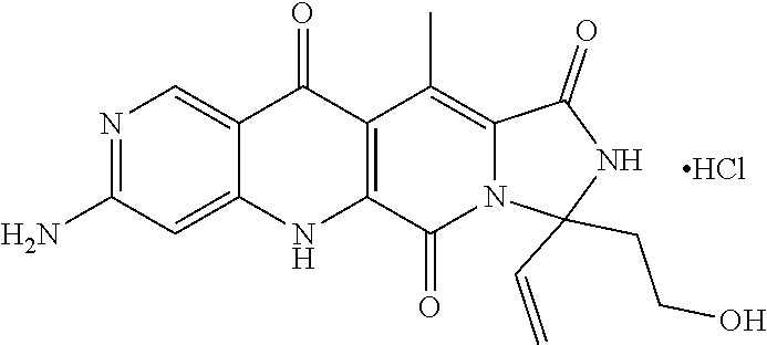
N1=C(N)C=C2C(=C1)C(=O)C1=C(N2)C(=O)N2C(=C1C)C(=O)NC2(C=C)CCO.Cl
